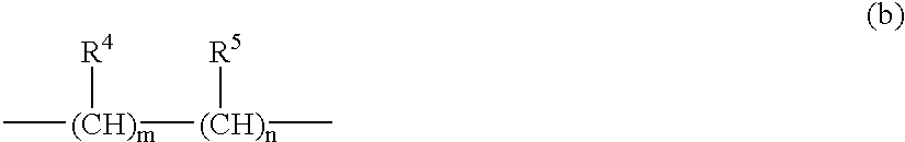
C[(CH)m]([R4])[(CH)n]([R5])C
